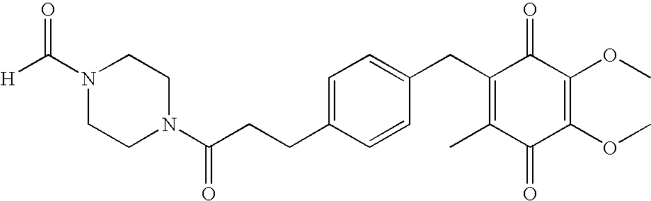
C1(=O)C(C)=C(CC2=CC=C(CCC(=O)N3CCN(C([H])=O)CC3)C=C2)C(=O)C(OC)=C1OC
